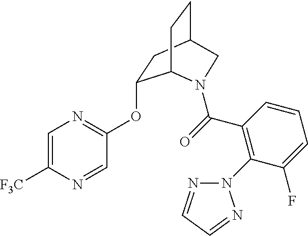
C1=C([F3C])N=CC(OC2CC3CCC2N(C(=O)C2=C(N4N=CC=N4)C(F)=CC=C2)C3)=N1
